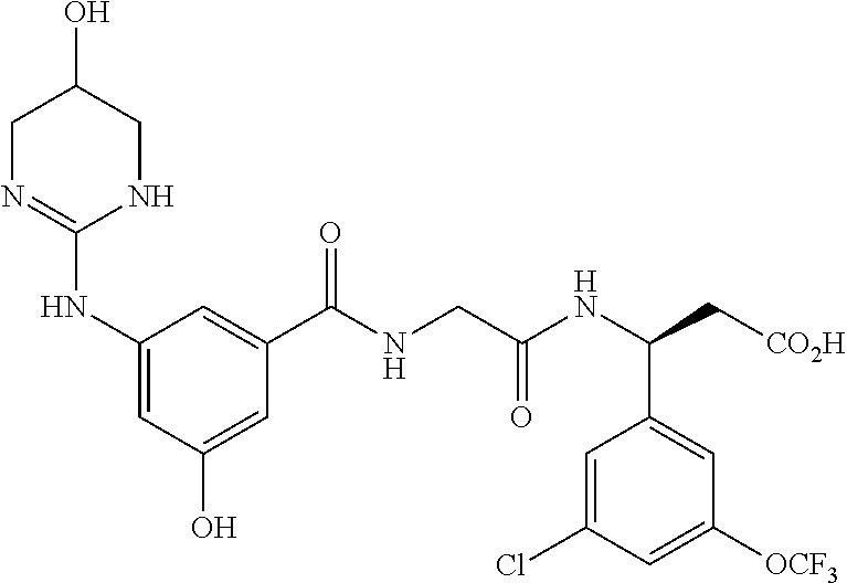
C1N=C(NC2=CC(O)=CC(C(NCC(NC(C[CO2H])C3=CC([OCF3])=CC(Cl)=C3)=O)=O)=C2)NCC1O
